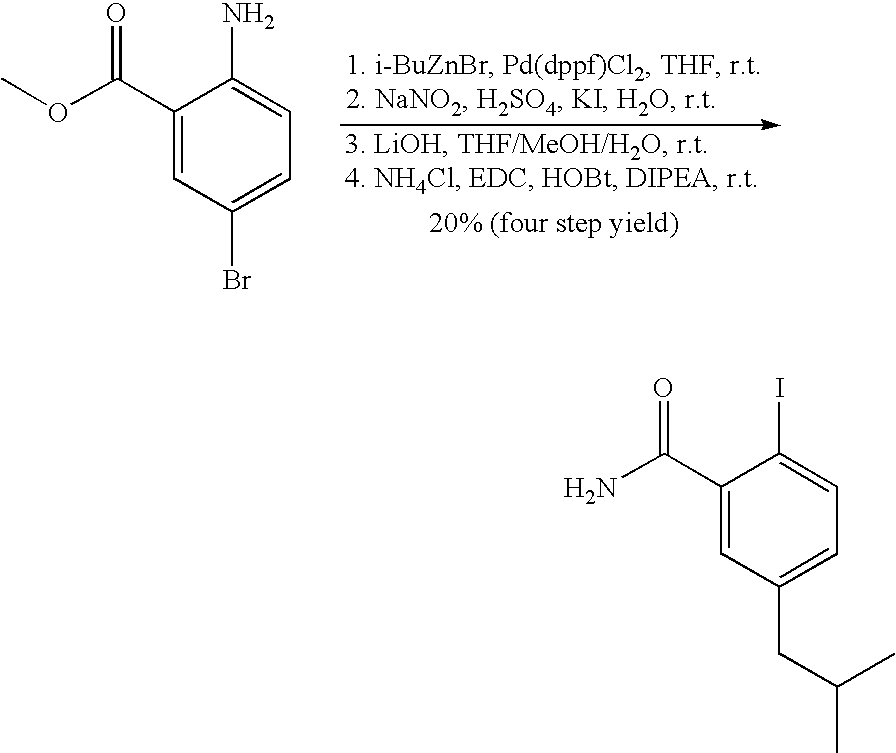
C1(C(OC)=O)=CC(Br)=CC=C1N.C1(C(N)=O)=CC(CC(C)C)=CC=C1I
